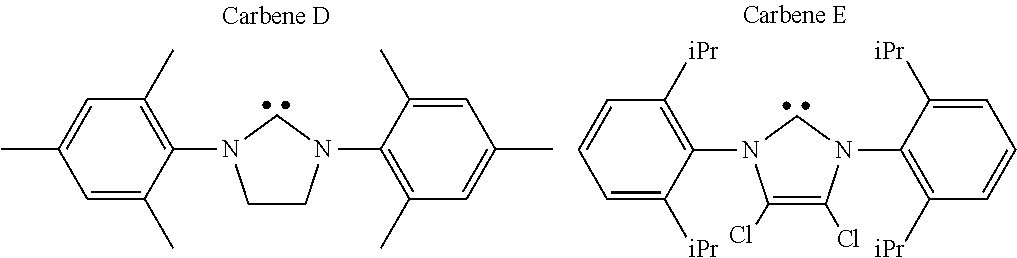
C1=C([iPr])C(N2C(Cl)=C(Cl)N(C3=C([iPr])C=CC=C3[iPr])C2)=C([iPr])C=C1.C1=C(C)C(N2CCN(C3=C(C)C=C(C)C=C3C)C2)=C(C)C=C1C
